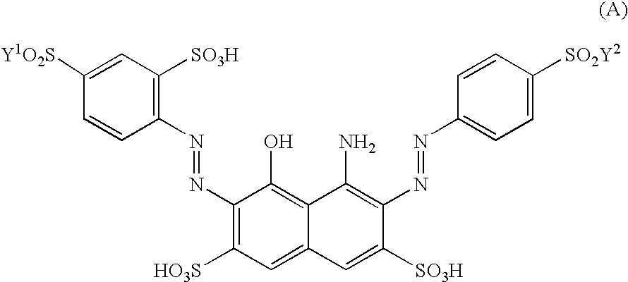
[Y1O2S]C1=CC([SO3H])=C(N=NC2=C([HO3S])C=C3C(=C2O)C(N)=C(N=NC2=CC=C([SO2Y2])C=C2)C([SO3H])=C3)C=C1
